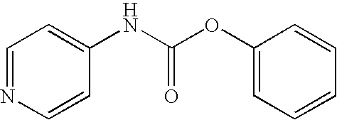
C1=NC=CC(NC(OC2=CC=CC=C2)=O)=C1
